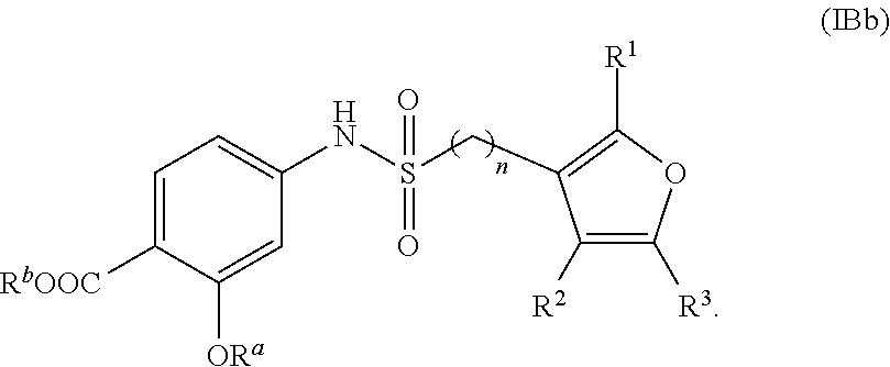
C1([R1])=C(CS(NC2=CC=C([RbOOC])C([ORa])=C2)(=O)=O)C([R2])=C([R3])O1
